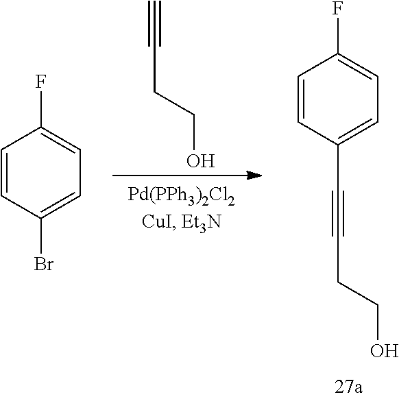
C1=CC(Br)=CC=C1F.C(CCO)#C.C1=CC(C#CCCO)=CC=C1F
